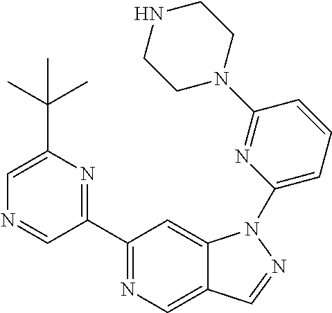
C1(C2=NC(C(C)(C)C)=CN=C2)=NC=C2C(=C1)N(C1=CC=CC(N3CCNCC3)=N1)N=C2
